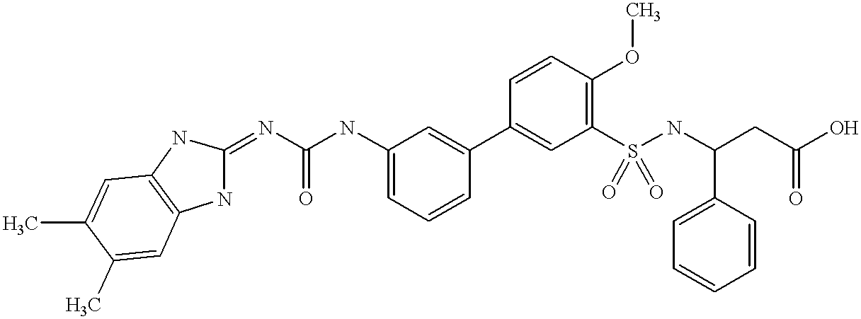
C1=C(NC(N=C2NC3=C(C=C(C)C(C)=C3)N2)=O)C=C(C2=CC(S(NC(CC(O)=O)C3=CC=CC=C3)(=O)=O)=C(OC)C=C2)C=C1
